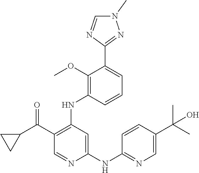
C1=CC(NC2=C(C(C3CC3)=O)C=NC(NC3=NC=C(C(C)(C)O)C=C3)=C2)=C(OC)C(C2=NN(C)C=N2)=C1
